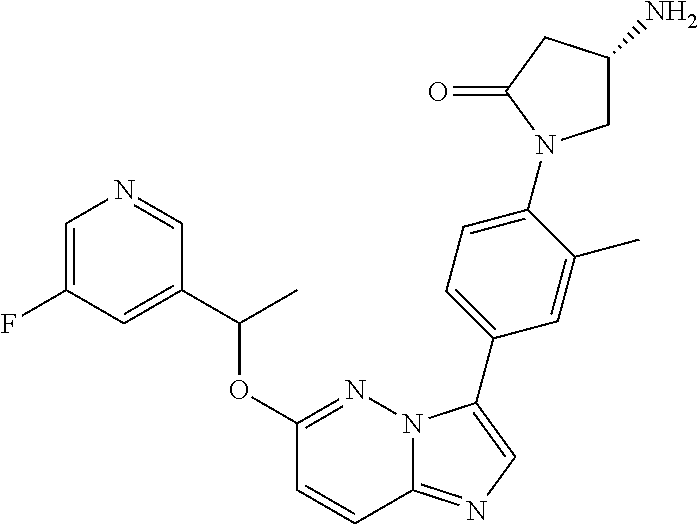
C1=C(F)C=C(C(OC2=NN3C(=NC=C3C3=CC=C(N4CC(N)CC4=O)C(C)=C3)C=C2)C)C=N1
